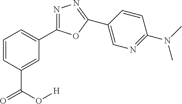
C1=CC(C(O[H])=O)=CC(C2=NN=C(C3=CN=C(N(C)C)C=C3)O2)=C1
